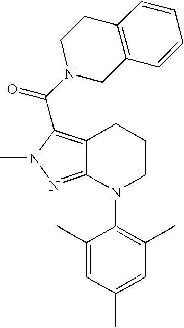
C12=NN(C)C(C(N3CC4=C(CC3)C=CC=C4)=O)=C1CCCN2C1=C(C)C=C(C)C=C1C
